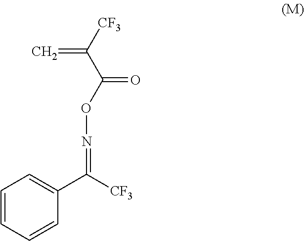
C1=CC=CC(C([CF3])=NOC(C([CF3])=C)=O)=C1
